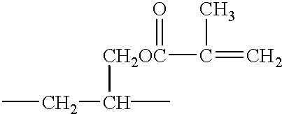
CCC(C)[CH2OC](=O)C(=C)C
